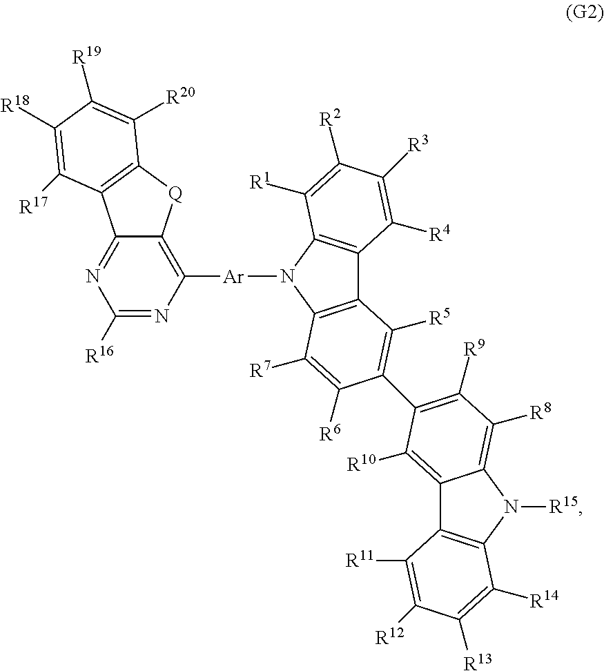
C1([R16])=NC([Ar]N2C3=C(C4=C2C([R1])=C([R2])C([R3])=C4[R4])C([R5])=C(C2=C([R9])C([R8])=C4C(=C2[R10])C2=C(N4[R15])C([R14])=C([R13])C([R12])=C2[R11])C([R6])=C3[R7])=C2C(=N1)C1=C([Q]2)C([R20])=C([R19])C([R18])=C1[R17]
